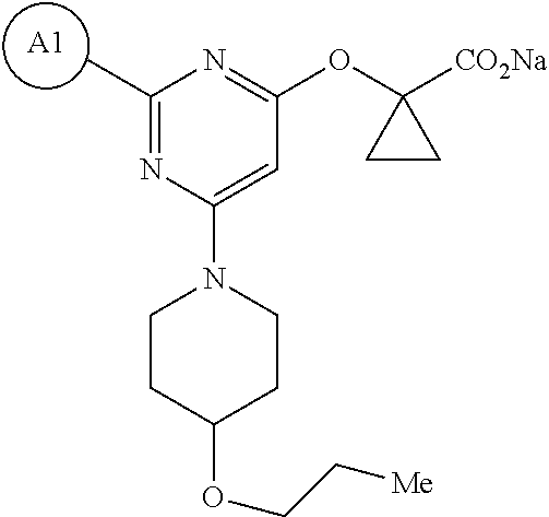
C1(C)=NC(N2CCC(OCC[Me])CC2)=CC(OC2([CO2Na])CC2)=N1.[A1]
